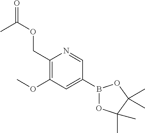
C1(COC(=O)C)=C(OC)C=C(B2OC(C)(C)C(C)(C)O2)C=N1
